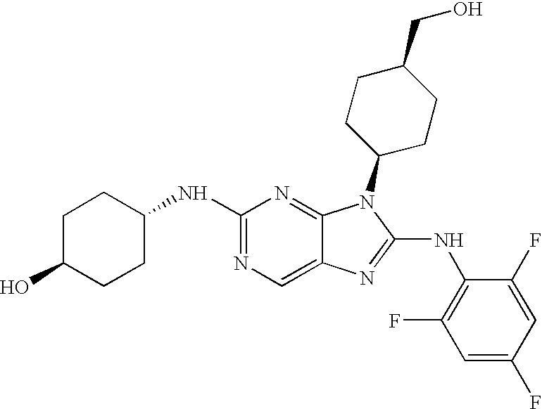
C1(NC2=NC=C3C(=N2)N(C2CCC(CO)CC2)C(NC2=C(F)C=C(F)C=C2F)=N3)CCC(O)CC1
